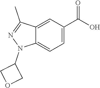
OC(=O)C1=CC=C2C(=C1)C(C)=NN2C1COC1
